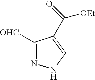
N1=C([OHC])C(C(=O)[OEt])=CN1
